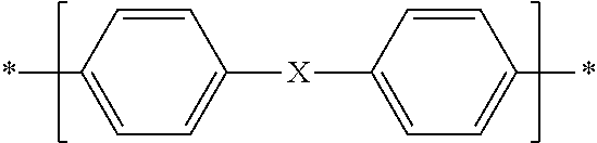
C1=CC(*)=CC=C1[X]C1=CC=C(*)C=C1
